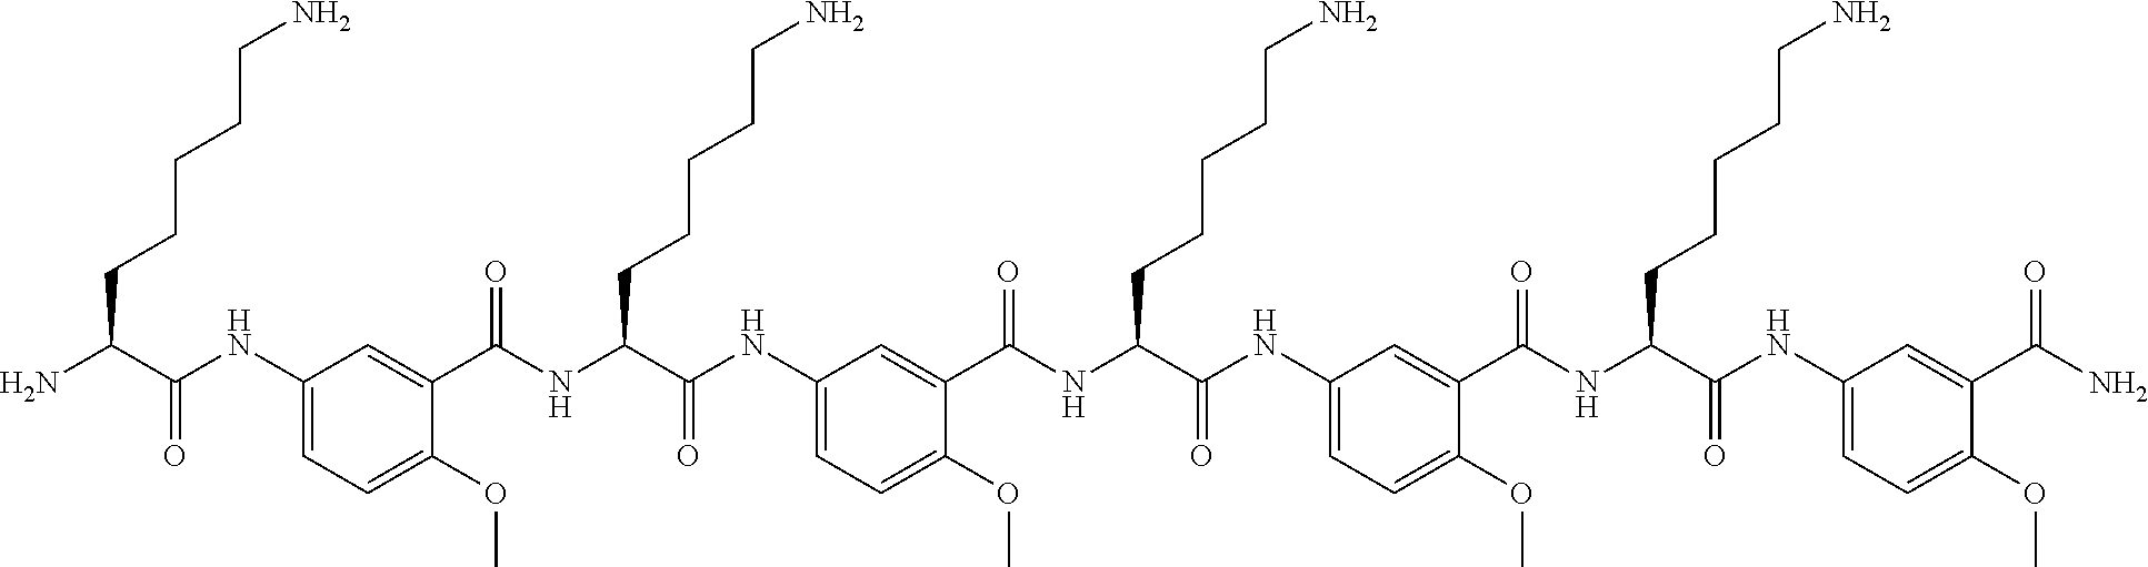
C1(C(N)=O)=CC(NC(C(NC(C2=CC(NC(C(NC(C3=CC(NC(C(NC(C4=CC(NC(C(N)CCCCCN)=O)=CC=C4OC)=O)CCCCCN)=O)=CC=C3OC)=O)CCCCCN)=O)=CC=C2OC)=O)CCCCCN)=O)=CC=C1OC
